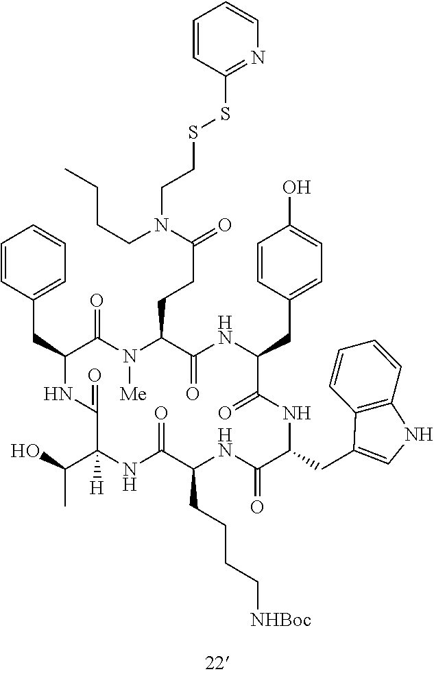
C1=CC(CC2NC(=O)C(C(C)O)([H])NC(=O)C(CCCC[NHBoc])NC(=O)C(CC3=CNC4=C3C=CC=C4)NC(=O)C(CC3=CC=C(O)C=C3)NC(=O)C(CCC(=O)N(CCCC)CCSSC3=NC=CC=C3)N([Me])C2=O)=CC=C1
